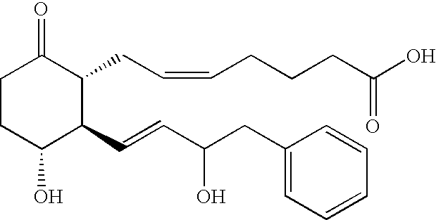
C1CC(O)C(C=CC(CC2=CC=CC=C2)O)C(CC=CCCCC(O)=O)C1=O
